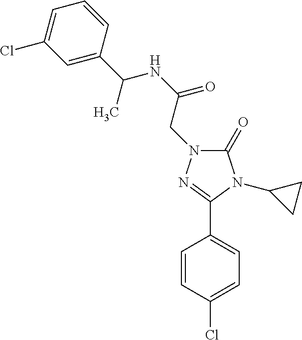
C1(=O)N(CC(NC(C2=CC(Cl)=CC=C2)C)=O)N=C(C2=CC=C(Cl)C=C2)N1C1CC1
